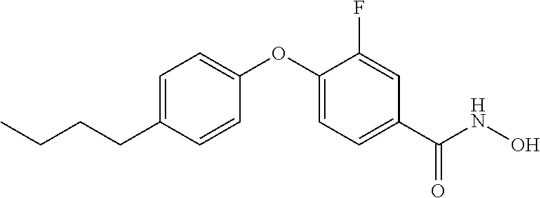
C1=C(CCCC)C=CC(OC2=CC=C(C(NO)=O)C=C2F)=C1
